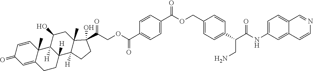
C1=CC2(C)C(=CC1=O)CCC1([H])C2([H])C(O)CC2(C)C1([H])CCC2(C(=O)COC(C1=CC=C(C(OCC2=CC=C(C(C(NC3=CC=C4C(=C3)C=CN=C4)=O)CN)C=C2)=O)C=C1)=O)O
